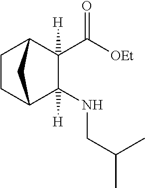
C([OEt])(=O)C1([H])C(NCC(C)C)([H])C2CCC1C2
